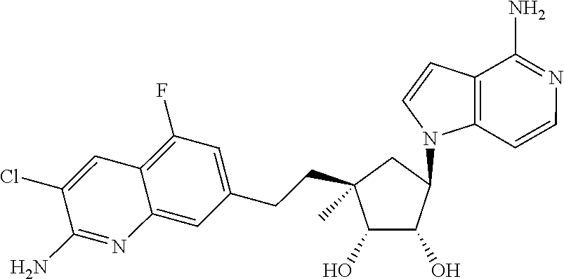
C1(O)C(O)C(N2C3=C(C=C2)C(N)=NC=C3)CC1(C)CCC1=CC(F)=C2C(=C1)N=C(N)C(Cl)=C2
